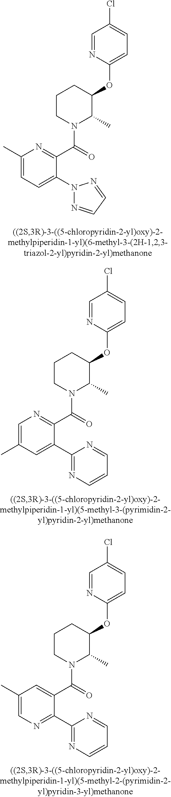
C1(OC2CCCN(C(C3=NC(C)=CC=C3N3N=CC=N3)=O)C2C)=CC=C(Cl)C=N1.C1(OC2CCCN(C(C3=NC=C(C)C=C3C3=NC=CC=N3)=O)C2C)=CC=C(Cl)C=N1.C1(OC2CCCN(C(C3=CC(C)=CN=C3C3=NC=CC=N3)=O)C2C)=CC=C(Cl)C=N1
